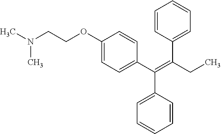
C1(OCCN(C)C)=CC=C(C(=C(CC)C2=CC=CC=C2)C2=CC=CC=C2)C=C1
